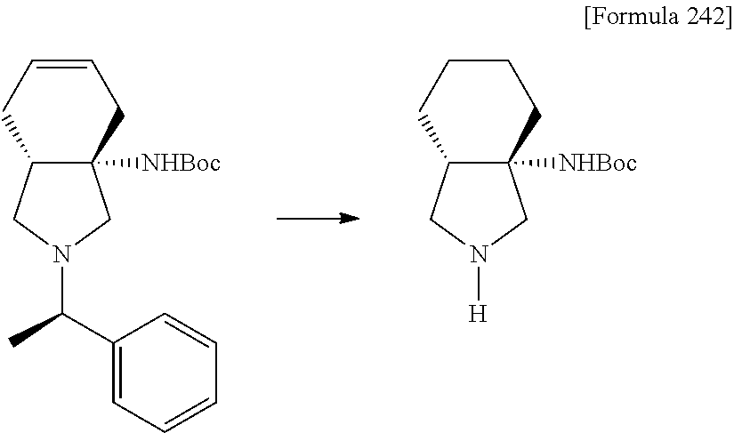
C1(C(C)N2CC3([NHBoc])C(C2)CC=CC3)=CC=CC=C1.[H]N1CC2([NHBoc])C(C1)CCCC2
